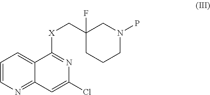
C1=CN=C2C(=C1)C([X]CC1(F)CCCN(P)C1)=NC(Cl)=C2
